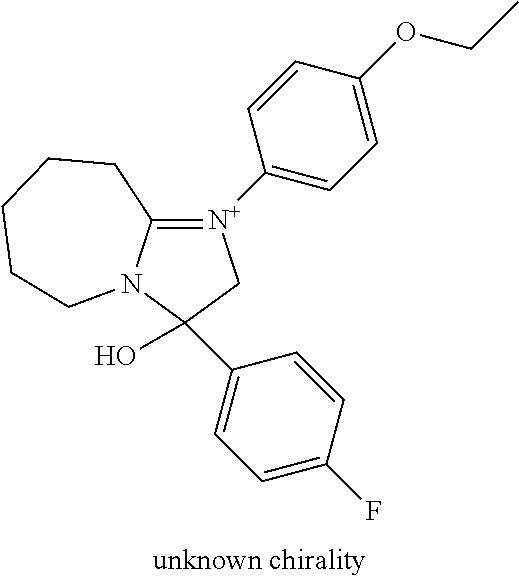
C12=[N+](C3=CC=C(OCC)C=C3)CC(O)(C3=CC=C(F)C=C3)N1CCCCC2
